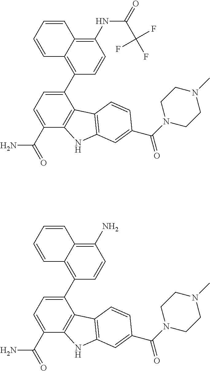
C1(NC(=O)C(F)(F)F)=C2C(=C(C3=CC=C(C(N)=O)C4=C3C3=C(N4)C=C(C(=O)N4CCN(C)CC4)C=C3)C=C1)C=CC=C2.C1(N)=C2C(=C(C3=CC=C(C(N)=O)C4=C3C3=C(N4)C=C(C(=O)N4CCN(C)CC4)C=C3)C=C1)C=CC=C2
